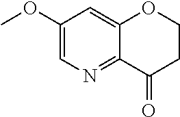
C12=CC(OC)=CN=C1C(=O)CCO2
